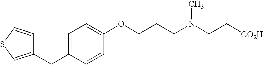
C(C1=CC=C(OCCCN(CC[CO2H])C)C=C1)C1=CSC=C1
